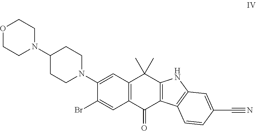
O1CCN(C2CCN(C3=CC4=C(C=C3Br)C(=O)C3=C(C4(C)C)NC4=C3C=CC(C#N)=C4)CC2)CC1
